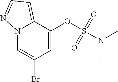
N12C=C(Br)C=C(OS(N(C)C)(=O)=O)C1=CC=N2
